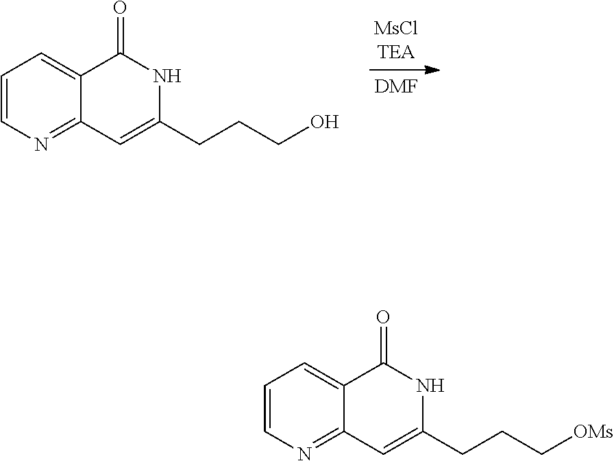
C12=NC=CC=C1C(=O)NC(CCCO)=C2.[DMF].C12=NC=CC=C1C(=O)NC(CCC[OMs])=C2
